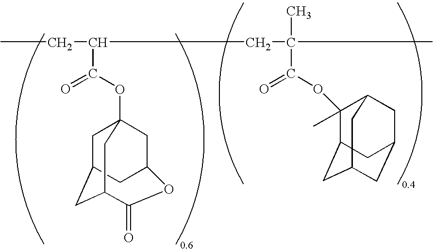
CCC(CC(C)(C)C(OC1(C)C2CC3CC(CC1C3)C2)=O)C(OC12CC3CC(C(=O)OC(C1)C3)C2)=O
